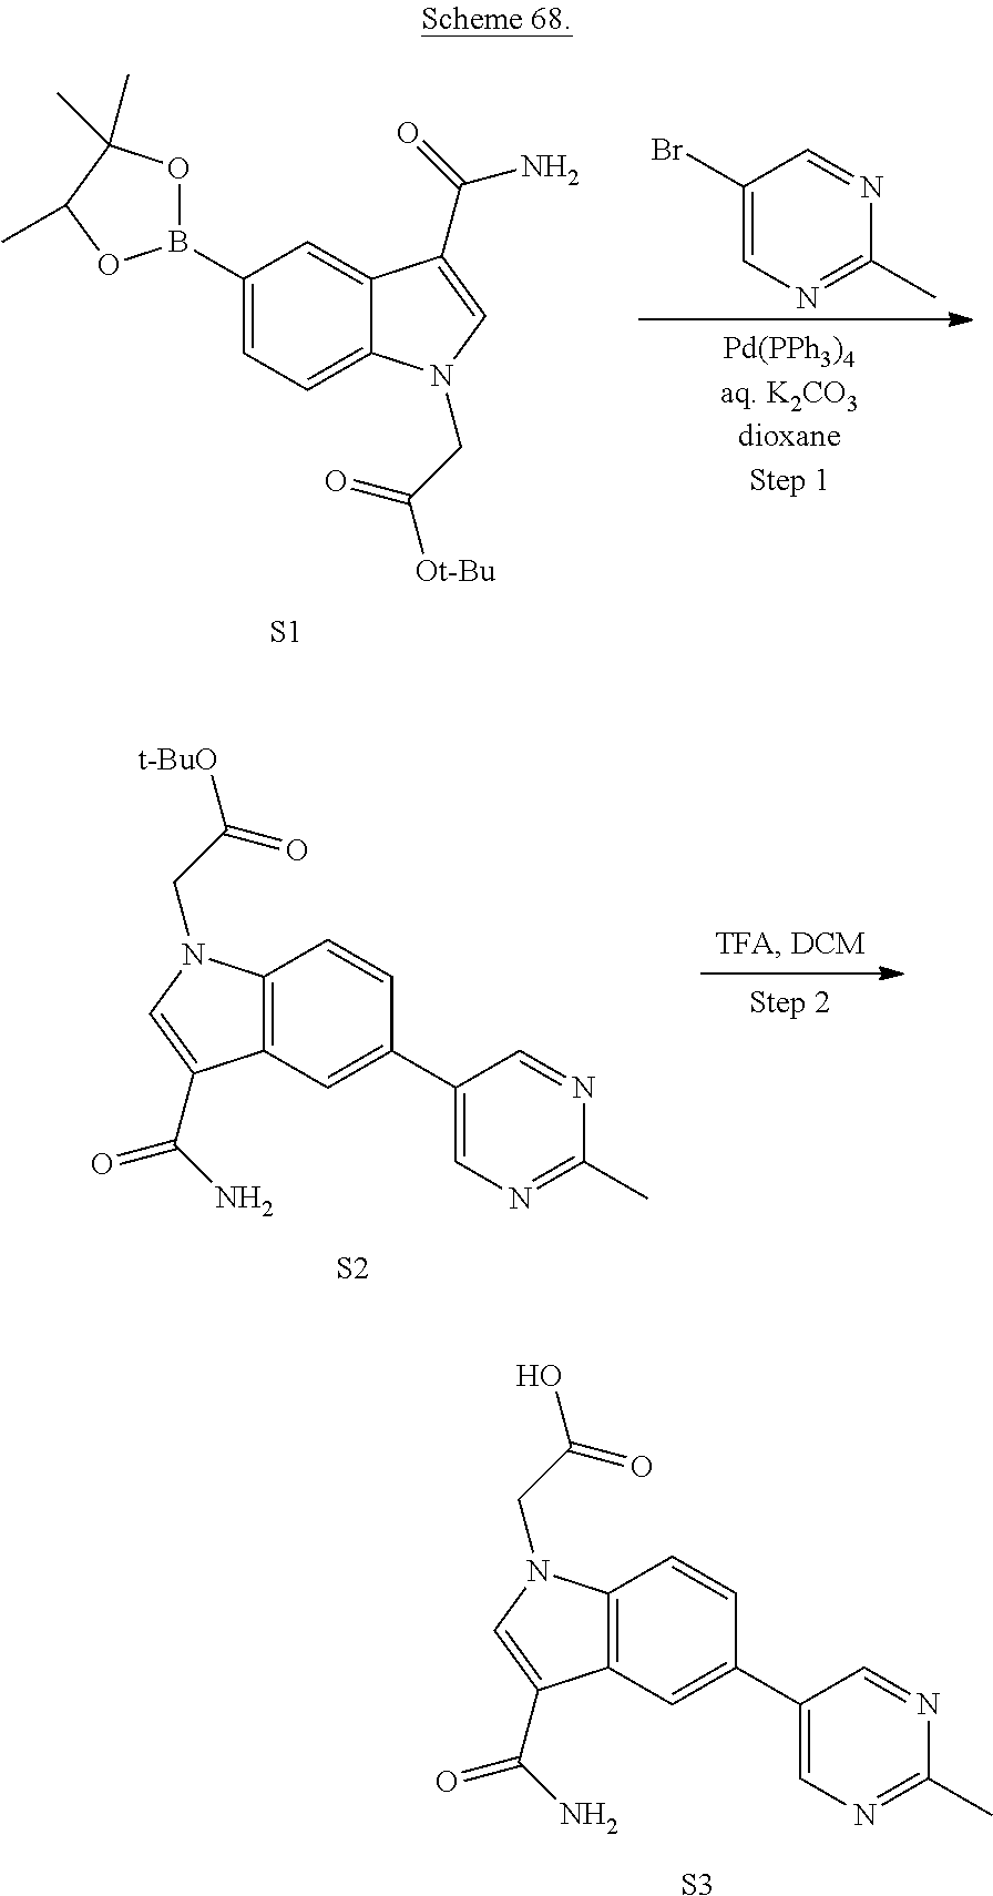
C1(C)OB(C2=CC=C3C(=C2)C(C(=O)N)=CN3CC([Ot-Bu])=O)OC1(C)C.[S1].C1(Br)=CN=C(C)N=C1.C12=C(C=C(C3=CN=C(C)N=C3)C=C1)C(C(N)=O)=CN2CC([t-BuO])=O.[S2].C12=C(C=C(C3=CN=C(C)N=C3)C=C1)C(C(N)=O)=CN2CC(O)=O.[S3]
